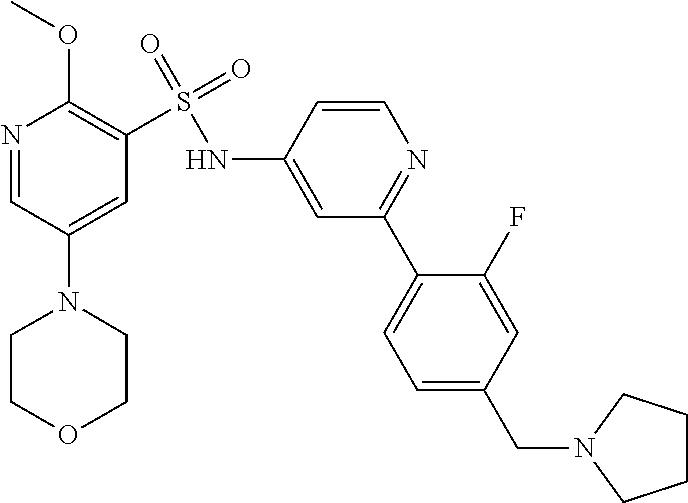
N1=CC(N2CCOCC2)=CC(S(=O)(=O)NC2=CC(C3=CC=C(CN4CCCC4)C=C3F)=NC=C2)=C1OC
